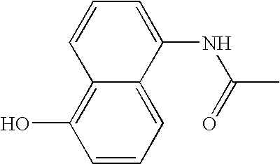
C1=C(NC(=O)C)C2=CC=CC(O)=C2C=C1
